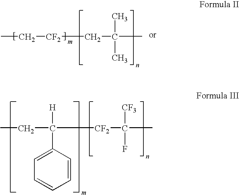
CC[CF2]CC(C)(C)C.C([CF2]C(C)([CF3])F)([H])(CC)C1=CC=CC=C1
